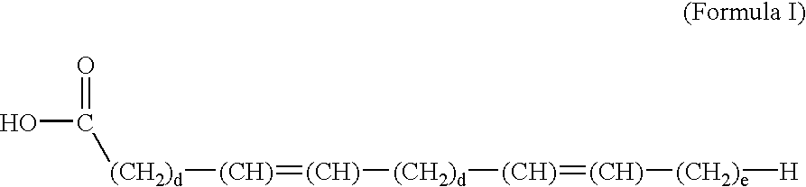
OC([(CH2)d][(CH)]=[(CH)][(CH2)d][(CH)]=[(CH)][(CH2)e][H])=O
